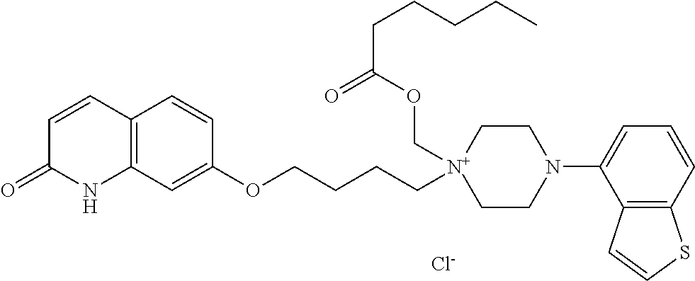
C12=C(C=C(OCCCC[N+]3(COC(CCCCC)=O)CCN(C4=CC=CC5=C4C=CS5)CC3)C=C1)NC(=O)C=C2.[Cl-]
